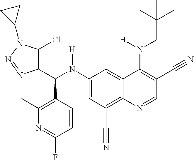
C1(N(C(C2=C(Cl)N(C3CC3)N=N2)C2=C(C)N=C(F)C=C2)[H])=CC(C#N)=C2C(=C1)C(N(CC(C)(C)C)[H])=C(C#N)C=N2
